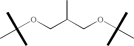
C(OCC(COC(C)(C)C)C)(C)(C)C
